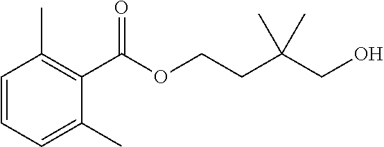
C1=CC(C)=C(C(OCCC(CO)(C)C)=O)C(C)=C1
